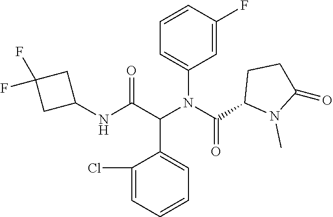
C1(NC(C(N(C(=O)C2N(C)C(=O)CC2)C2=CC=CC(F)=C2)C2=CC=CC=C2Cl)=O)CC(F)(F)C1
